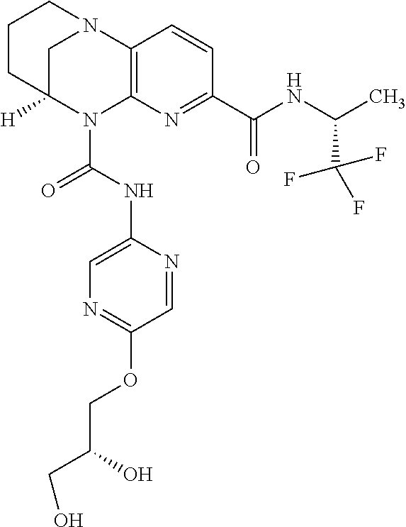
C1CC2([H])CN(C1)C1=C(N2C(NC2=CN=C(OCC(CO)O)C=N2)=O)N=C(C(=O)NC(C)C(F)(F)F)C=C1
